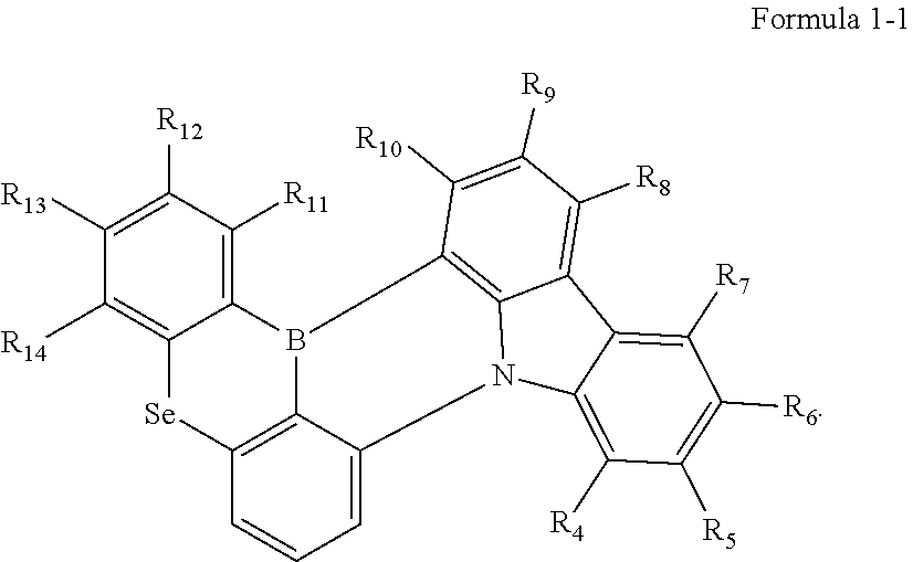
C1([R13])=C([R12])C([R11])=C2C(=C1[R14])[Se]C1=C3B2CCC2=C4N(C3=CC=C1)C1=C([R4])C([R5])=C([R6])C([R7])=C1C4=C([R8])C([R9])=C2[R10]
